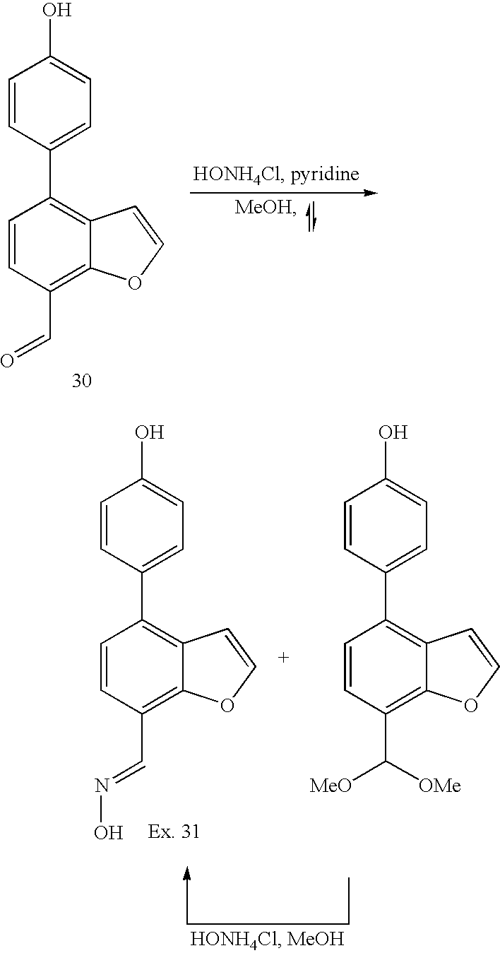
C1=CC(C2=C3C(=C(C=NO)C=C2)OC=C3)=CC=C1O.C1=CC(C2=C3C(=C(C([MeO])[OMe])C=C2)OC=C3)=CC=C1O.C1=CC(C2=C3C(=C(C=O)C=C2)OC=C3)=CC=C1O
